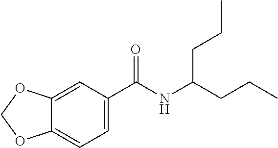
C12=CC(C(NC(CCC)CCC)=O)=CC=C1OCO2
